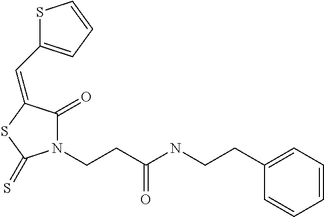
S1C(C=C2C(=O)N(CCC(=O)NCCC3=CC=CC=C3)C(=S)S2)=CC=C1
